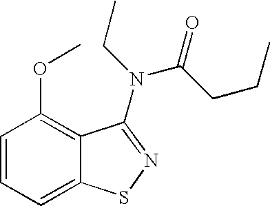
C1=CC=C2C(=C1OC)C(N(CC)C(CCC)=O)=NS2
